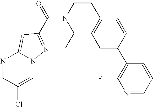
C(N1C(C)C2=C(CC1)C=CC(C1=C(F)N=CC=C1)=C2)(=O)C1=NN2C=C(Cl)C=NC2=C1
